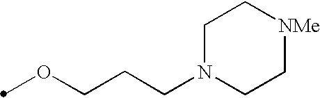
C(CN1CC[NMe]CC1)COC
